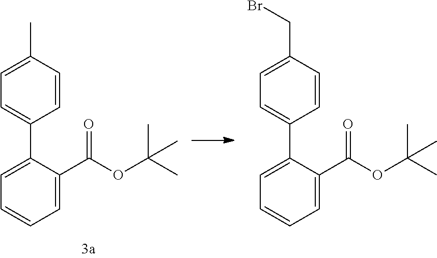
C1=CC(C)=CC=C1C1=CC=CC=C1C(=O)OC(C)(C)C.C1=CC(CBr)=CC=C1C1=CC=CC=C1C(=O)OC(C)(C)C
